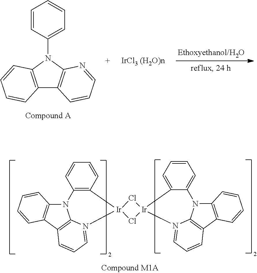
C12=C(N(C3=CC=CC=C3)C3=C1C=CC=N3)C=CC=C2.N12C3=C(C4=C1N(=CC=C4)[Ir]1(C4=C2C=CC=C4)Cl[Ir]2(N4=CC=CC5=C4N(C4=C5C=CC=C4)C4=CC=CC=C42)Cl1)C=CC=C3
